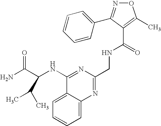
C1(NC(C(N)=O)C(C)C)=NC(CNC(C2=C(C)ON=C2C2=CC=CC=C2)=O)=NC2=CC=CC=C12
